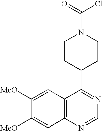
C1(C2=NC=NC3=C2C=C([MeO])C([MeO])=C3)CCN(C(=O)Cl)CC1
